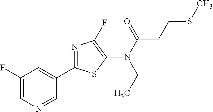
C1=NC=C(F)C=C1C1=NC(F)=C(N(CC)C(CCSC)=O)S1
